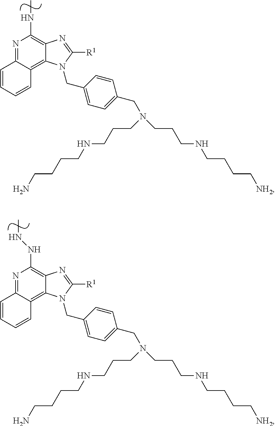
N1=C2C(=C3C(=C1NNC)N=C([R1])N3CC1=CC=C(CN(CCCNCCCCN)CCCNCCCC[NH2])C=C1)C=CC=C2.N1=C2C(=C3C(=C1NC)N=C([R1])N3CC1=CC=C(CN(CCCNCCCCN)CCCNCCCC[NH2])C=C1)C=CC=C2
